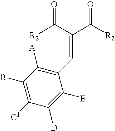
C1(B)=C([C1])C([D])=C([E])C(C=C(C([R2])=O)C([R2])=O)=C1[A]
